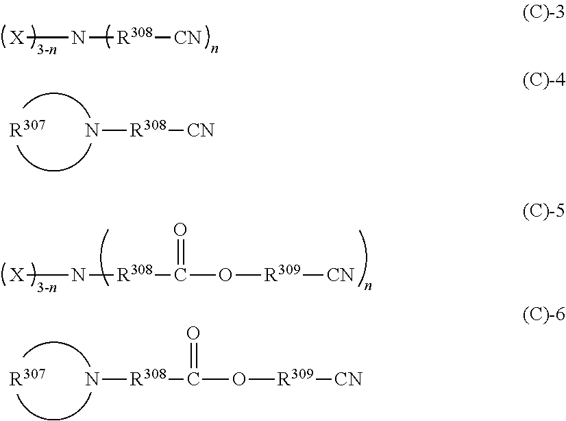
[R308](N)[CN].[R307].[R308](N[X])[CN].[R308](N[X])C(O[R309][CN])=O.[R308](N)C(O[R309][CN])=O.[R307]
